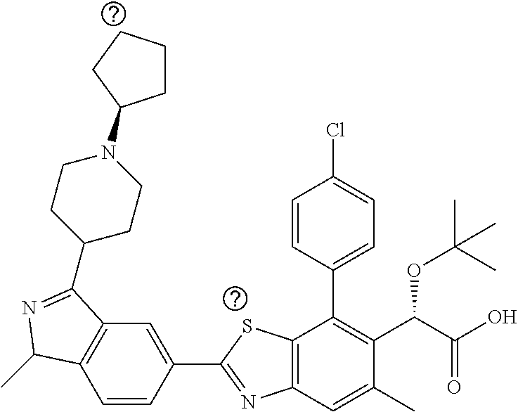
C1=CC(C2=NC3=C(S2)C(C2=CC=C(Cl)C=C2)=C(C(C(O)=O)OC(C)(C)C)C(C)=C3)=CC2=C1C(C)N=C2C1CCN(C2CCCC2)CC1
